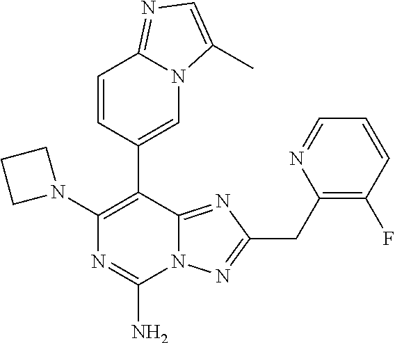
N12C(=NC(CC3=C(F)C=CC=N3)=N1)C(C1=CN3C(=NC=C3C)C=C1)=C(N1CCC1)N=C2N
